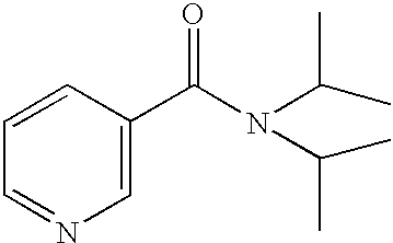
C1=NC=C(C(N(C(C)C)C(C)C)=O)C=C1
